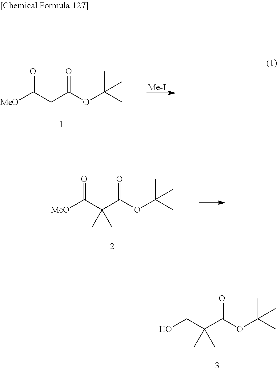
[Me-I].[MeO]C(CC(OC(C)(C)C)=O)=O.[MeO]C(C(C(OC(C)(C)C)=O)(C)C)=O.OCC(C(OC(C)(C)C)=O)(C)C
